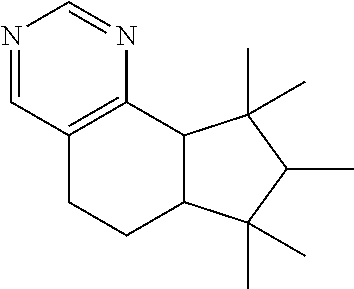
C12=C(C3C(CC1)C(C)(C)C(C)C3(C)C)N=CN=C2
